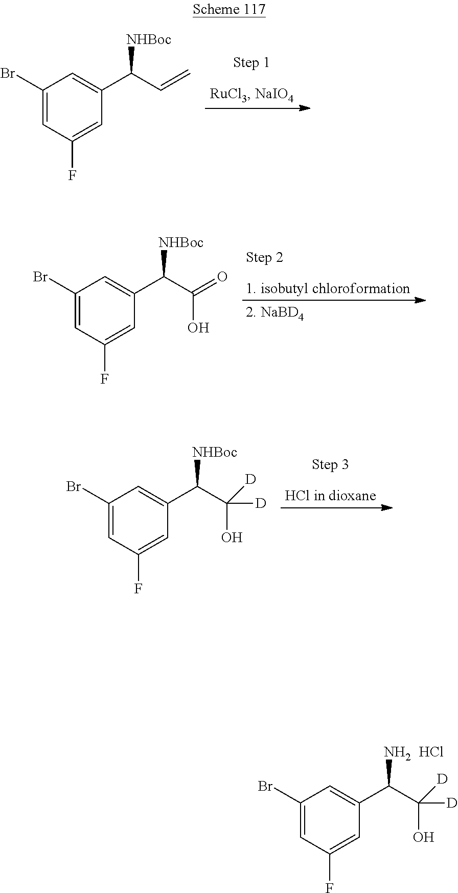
C1(Br)=CC(F)=CC(C(C(O)([D])[D])N)=C1.Cl.C1(Br)=CC(F)=CC(C(C(=O)O)[NHBoc])=C1.C1(Br)=CC(F)=CC(C(C(O)([D])[D])[NHBoc])=C1.C1(Br)=CC(F)=CC(C(C=C)[NHBoc])=C1
